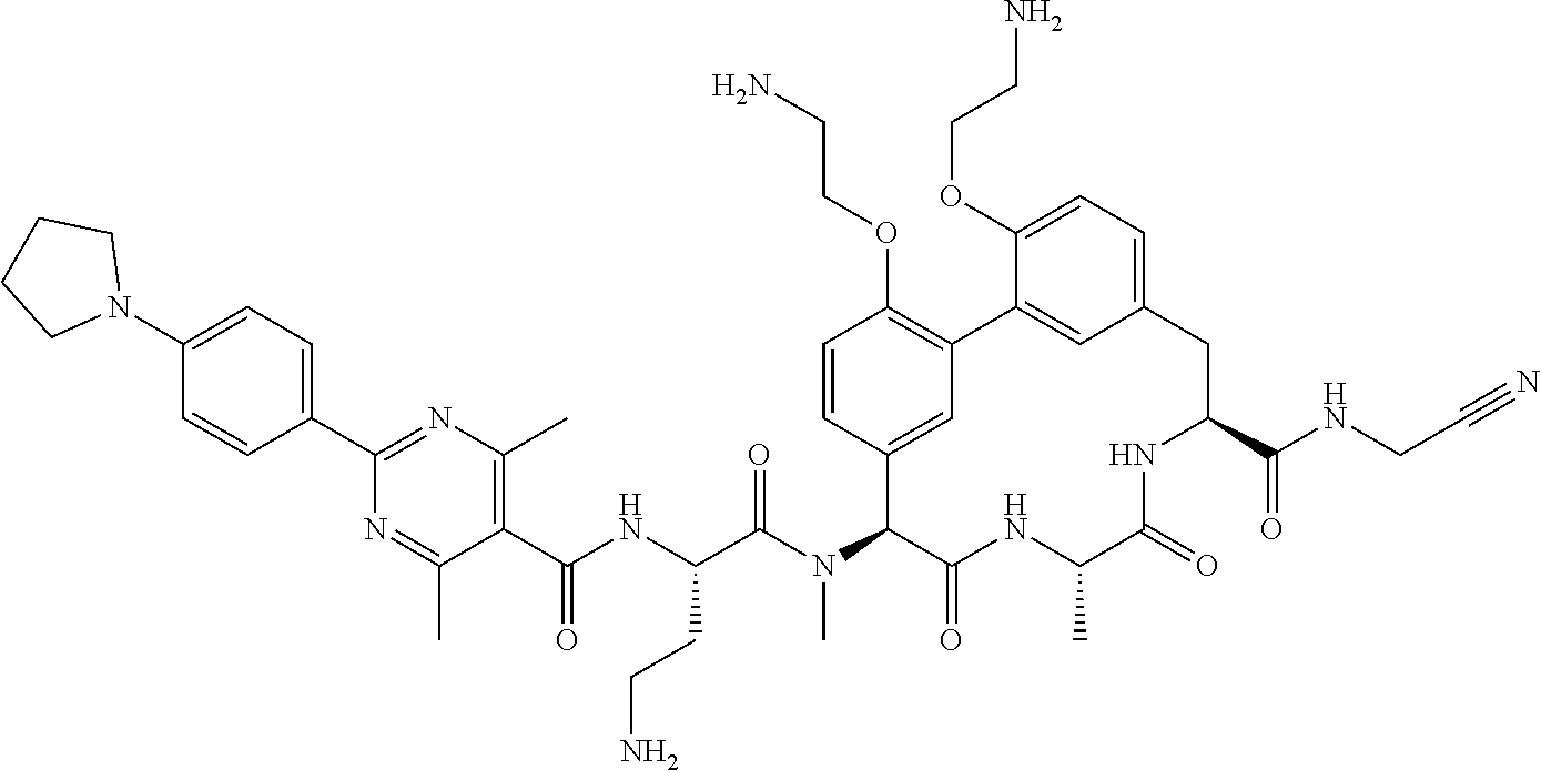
C1=CC(C2=NC(C)=C(C(NC(C(N(C3C4=CC(=C(OCCN)C=C4)C4=CC(=CC=C4OCCN)CC(C(NCC#N)=O)NC(=O)C(C)NC3=O)C)=O)CCN)=O)C(C)=N2)=CC=C1N1CCCC1
